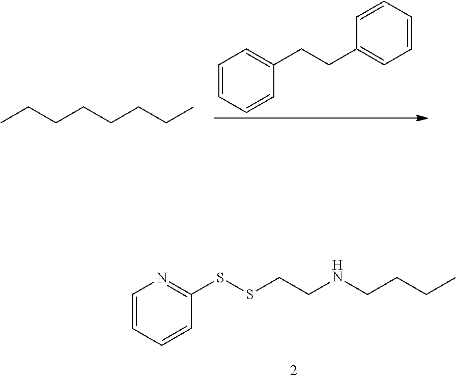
CCCCCCCC.C1=CC=CC(CCC2=CC=CC=C2)=C1.C1=CC=CC(SSCCNCCCC)=N1
